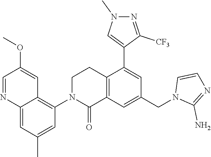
C12=C(C=C(CN3C(N)=NC=C3)C=C1C1=CN(C)N=C1[CF3])C(=O)N(C1=C3C(=CC(C)=C1)N=CC(OC)=C3)CC2
